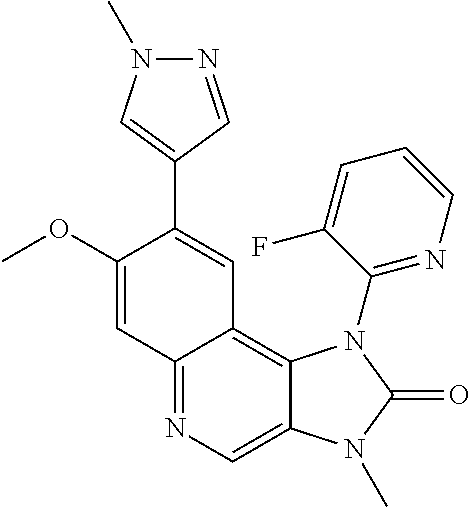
C12=NC=C3C(=C1C=C(C1=CN(C)N=C1)C(OC)=C2)N(C1=NC=CC=C1F)C(=O)N3C
